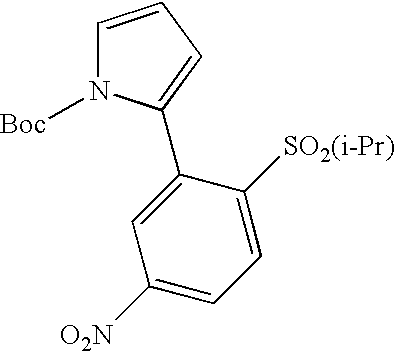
C1=CC=C(C2=CC([O2N])=CC=C2[SO2(i-Pr)])N1[Boc]
